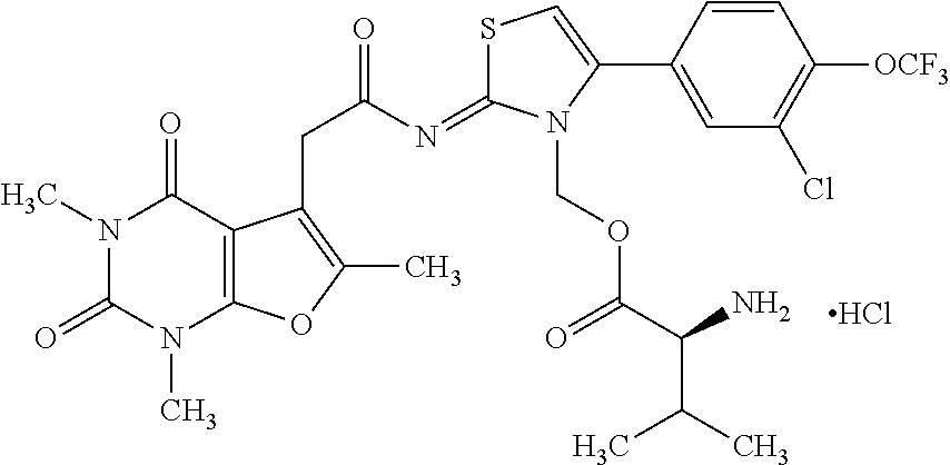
Cl.N1(C)C(=O)N(C)C2=C(C1=O)C(CC(=O)N=C1SC=C(C3=CC(Cl)=C([OCF3])C=C3)N1COC(=O)C(N)C(C)C)=C(C)O2
